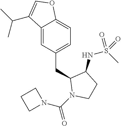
C12=CC(CC3N(C(N4CCC4)=O)CCC3NS(C)(=O)=O)=CC=C1OC=C2C(C)C
